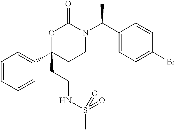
C1=CC=CC(C2(CCNS(C)(=O)=O)CCN(C(C3=CC=C(Br)C=C3)C)C(=O)O2)=C1
